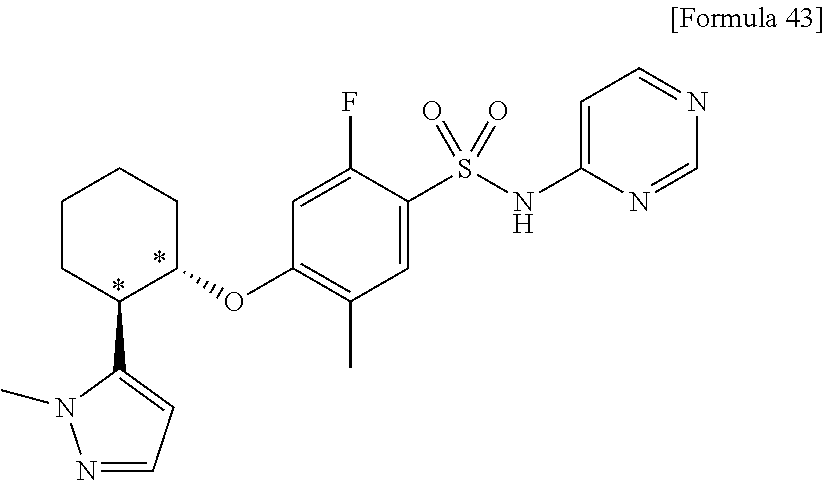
C1C(OC2=C(C)C=C(S(NC3=CC=NC=N3)(=O)=O)C(F)=C2)C(C2=CC=NN2C)CCC1
